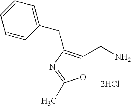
O1C(CN)=C(CC2=CC=CC=C2)N=C1C.[2HCl]
